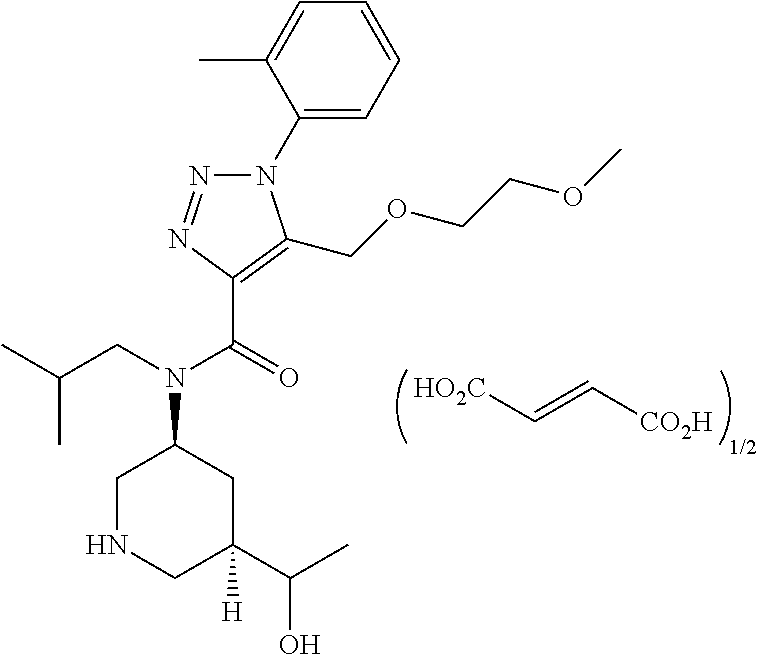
[HO2C]C=C[CO2H].[1/2].N1(C2=CC=CC=C2C)N=NC(C(=O)N(CC(C)C)C2CNCC(C(C)O)([H])C2)=C1COCCOC
